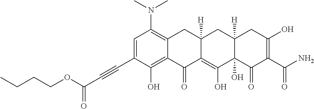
C1=C(C#CC(=O)OCCCC)C(O)=C2C(=C1N(C)C)CC1([H])C(=C(O)C3(O)C([H])(C1)CC(O)=C(C(N)=O)C3=O)C2=O
